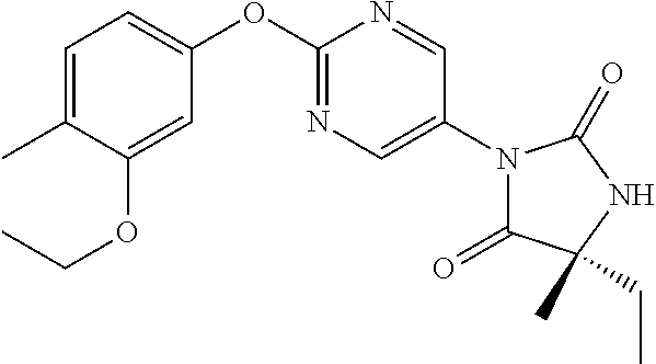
N1=C(OC2=CC=C(C)C(OCC)=C2)N=CC(N2C(=O)C(CC)(C)NC2=O)=C1
